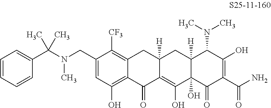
C1=C(CN(C(C2=CC=CC=C2)(C)C)C)C([CF3])=C2C(=C1O)C(=O)C1=C(O)C3(O)C([H])(CC1([H])C2)C(N(C)C)C(O)=C(C(N)=O)C3=O
